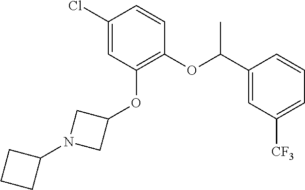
C1(Cl)=CC(OC2CN(C3CCC3)C2)=C(OC(C2=CC([CF3])=CC=C2)C)C=C1
